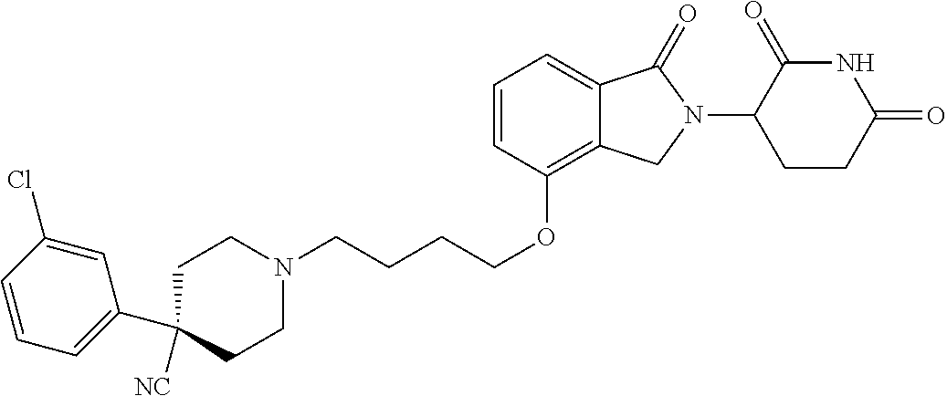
C(CCCOC1=C2C(=CC=C1)C(=O)N(C1C(=O)NC(=O)CC1)C2)N1CCC(C2=CC=CC(Cl)=C2)([NC])CC1
